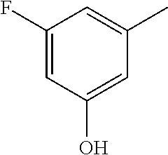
C1(F)=CC(O)=CC(C)=C1
